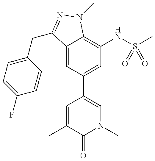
C12=CC(C3=CN(C)C(=O)C(C)=C3)=CC(NS(C)(=O)=O)=C1N(C)N=C2CC1=CC=C(F)C=C1
